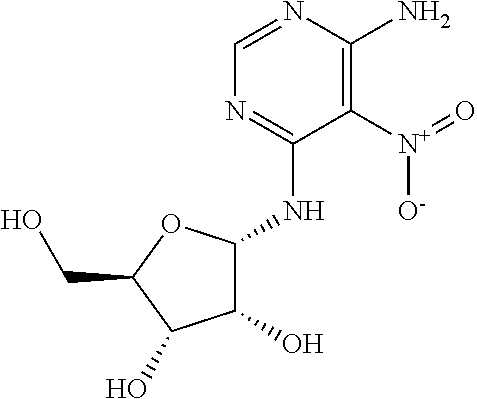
C1(O)C(NC2=NC=NC(N)=C2[N+](=O)[O-])OC(CO)C1O
